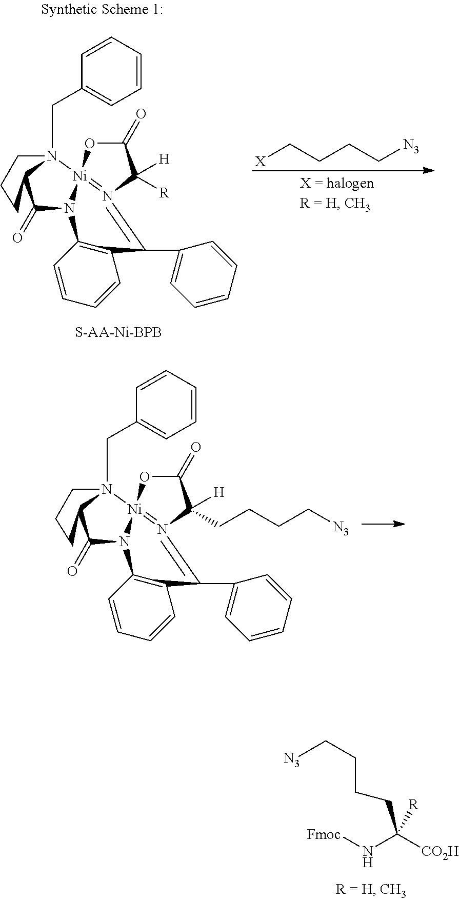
C1(=O)O[Ni]23=N(=C(C4=CC=CC=C4)C4=C(N2C(=O)C2N3(CC3=CC=CC=C3)CCC2)C=CC=C4)C1([R])[H].[X]CCCC[N3].C1(=O)O[Ni]23=N(=C(C4=CC=CC=C4)C4=C(N2C(=O)C2N3(CC3=CC=CC=C3)CCC2)C=CC=C4)C1(CCCC[N3])[H].[Fmoc]NC(CCCC[N3])([CO2H])[R]
